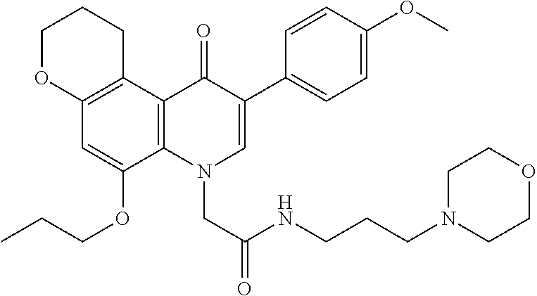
C12=C(C3=C(C(OCCC)=C1)N(CC(NCCCN1CCOCC1)=O)C=C(C1=CC=C(OC)C=C1)C3=O)CCCO2
